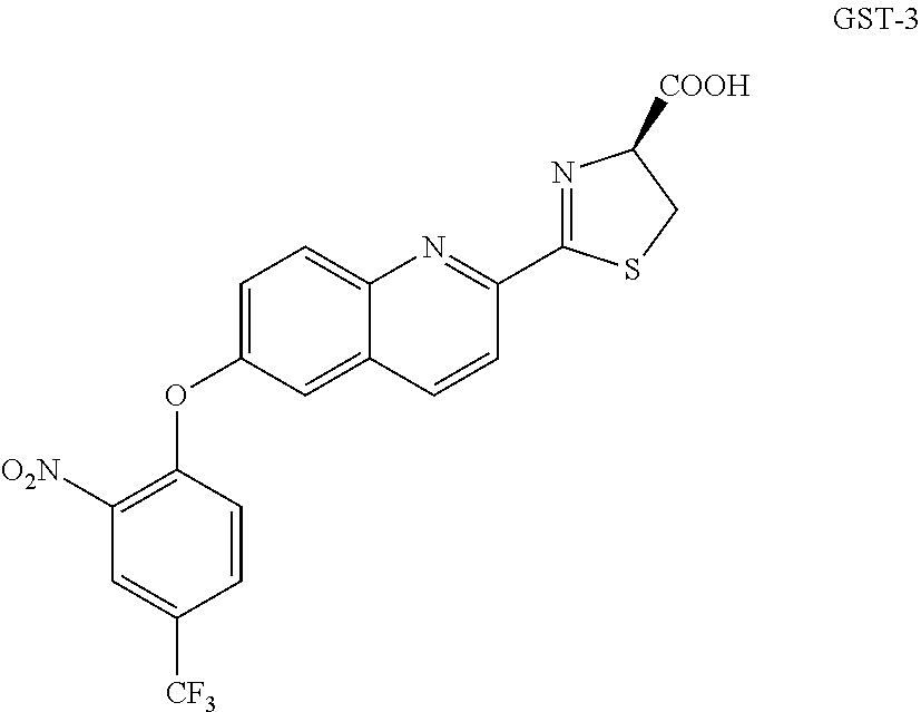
C1=C(OC2=C([O2N])C=C([CF3])C=C2)C=C2C(=C1)N=C(C1=NC([COOH])CS1)C=C2
